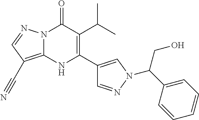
N12C(=C(C#N)C=N1)NC(C1=CN(C(CO)C3=CC=CC=C3)N=C1)=C(C(C)C)C2=O
